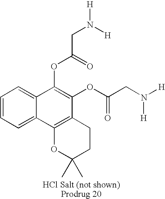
C1=CC=C2C(=C1)C(OC(CN([H])[H])=O)=C(OC(CN([H])[H])=O)C1=C2OC(C)(C)CC1
